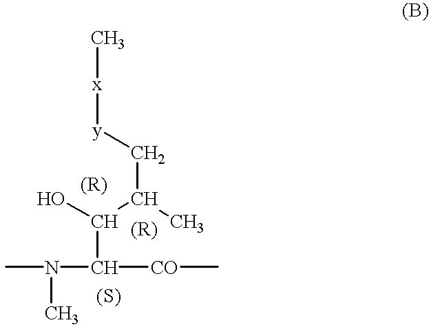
C[x][y]CC(C(O)C(N(C)C)[CO]C)C
